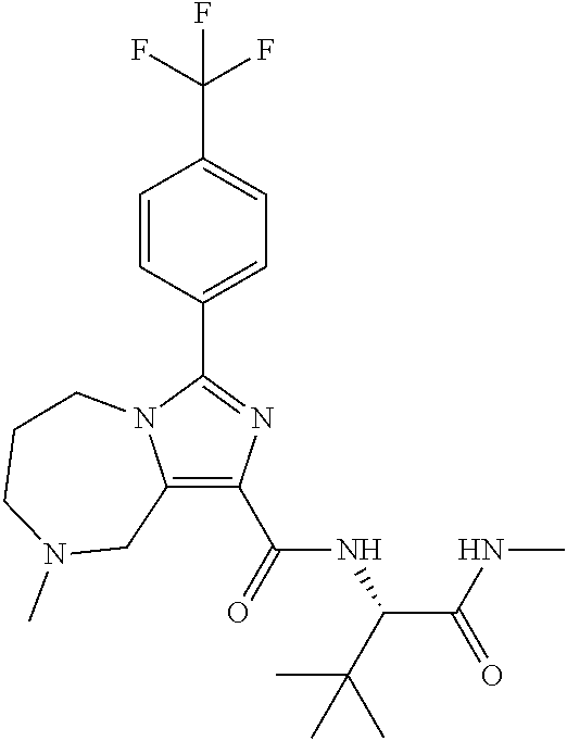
C1(C(=O)NC(C(NC)=O)C(C)(C)C)=C2N(C(C3=CC=C(C(F)(F)F)C=C3)=N1)CCCN(C)C2
